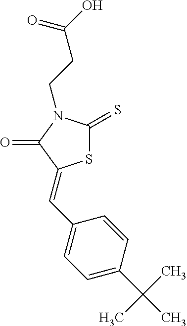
S1C(=S)N(CCC(O)=O)C(=O)C1=CC1=CC=C(C(C)(C)C)C=C1
